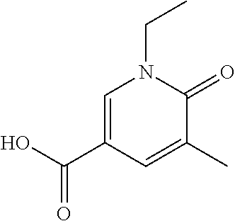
C1=C(C(O)=O)C=C(C)C(=O)N1CC
